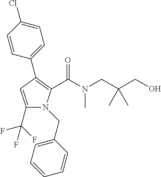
C1(C(F)(F)F)=CC(C2=CC=C(Cl)C=C2)=C(C(N(C)CC(CO)(C)C)=O)N1CC1=CC=CC=C1
